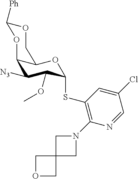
[N3]C1C2C(OC(SC3=C(N4CC5(C4)COC5)N=CC(Cl)=C3)C1OC)COC([Ph])O2
